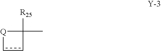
[Q]1C(C)([R25])cc1
